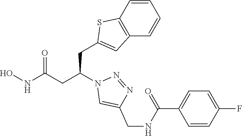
C(C(CC(NO)=O)N1C=C(CNC(C2=CC=C(F)C=C2)=O)N=N1)C1=CC2=C(C=CC=C2)S1
